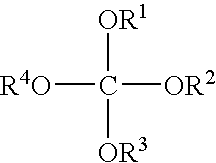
[OR1]C([OR2])([R4O])[OR3]
